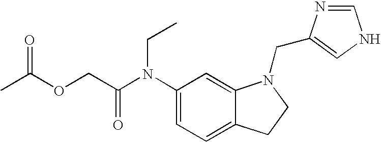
C1(N(C(COC(C)=O)=O)CC)=CC=C2C(=C1)N(CC1=CNC=N1)CC2
